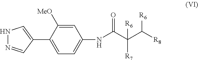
N1N=CC(C2=CC=C(NC(C(C([R8])[R6])([R6])[R7])=O)C=C2[MeO])=C1
